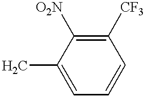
C1=C(C)C([O2N])=C([CF3])C=C1
